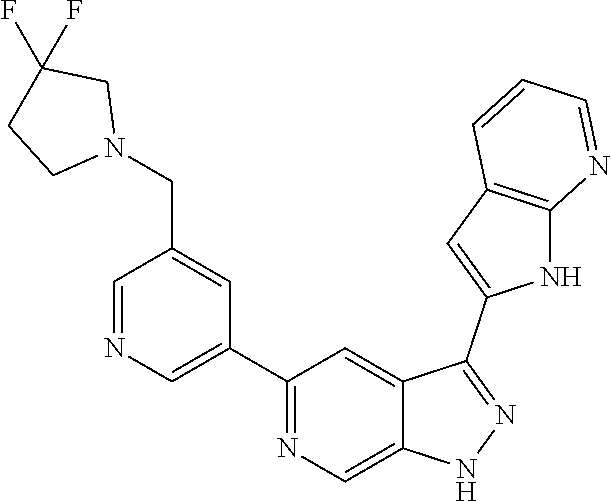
C1(C2=CN=CC(CN3CC(F)(F)CC3)=C2)=NC=C2C(=C1)C(C1=CC3=C(N1)N=CC=C3)=NN2
